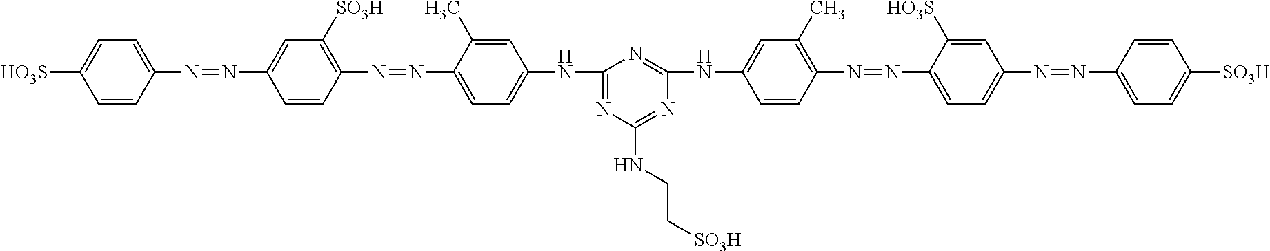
C1(N=NC2=CC([SO3H])=C(N=NC3=CC=C(NC4=NC(NCC[SO3H])=NC(NC5=CC(C)=C(N=NC6=CC=C(N=NC7=CC=C([SO3H])C=C7)C=C6[HO3S])C=C5)=N4)C=C3C)C=C2)=CC=C([HO3S])C=C1
